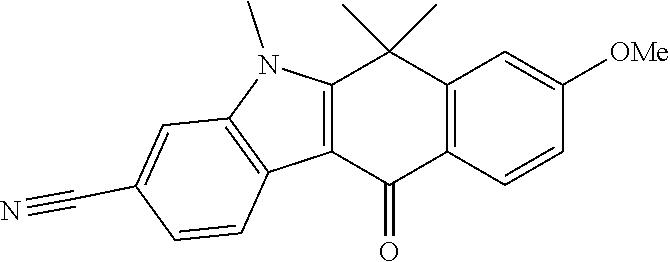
C12=C(C=CC([OMe])=C1)C(=O)C1=C(C2(C)C)N(C)C2=C1C=CC(C#N)=C2
